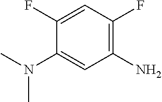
C1(N)=C(F)C=C(F)C(N(C)C)=C1
